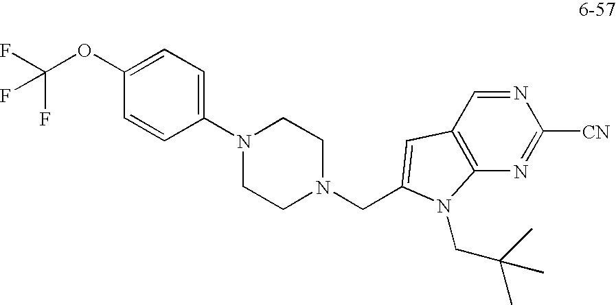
C1(N2CCN(CC3=CC4=C(N=C([CN])N=C4)N3CC(C)(C)C)CC2)=CC=C(OC(F)(F)F)C=C1
